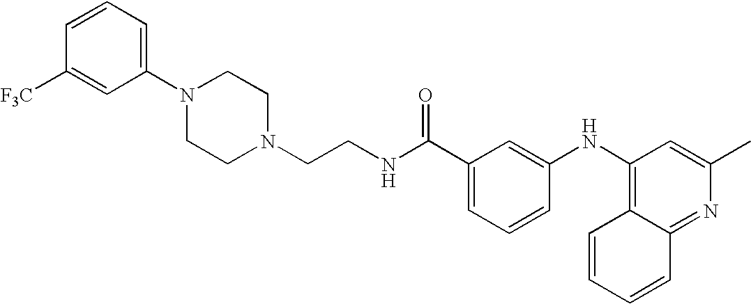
C1N(CCNC(C2=CC=CC(NC3=C4C=CC=CC4=NC(C)=C3)=C2)=O)CCN(C2=CC=CC([CF3])=C2)C1
